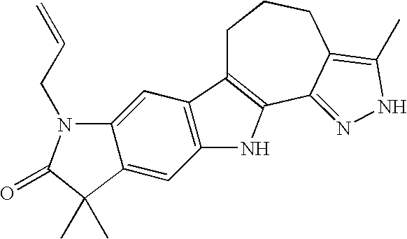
C1C2=C(C3=NNC(C)=C3CC1)NC1=C2C=C2C(=C1)C(C)(C)C(=O)N2CC=C
